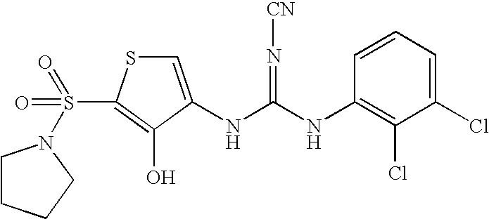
C1=C(NC(=N[CN])NC2=C(Cl)C(Cl)=CC=C2)C(O)=C(S(=O)(=O)N2CCCC2)S1
